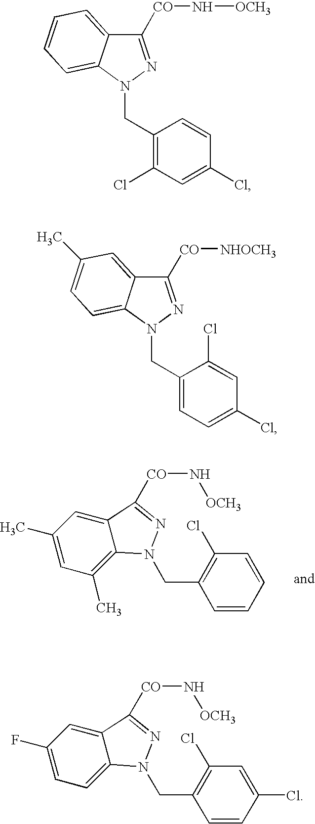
C12=C(C)C=C(C)C=C1C([CO]N[OCH3])=NN2CC1=C(Cl)C=CC=C1.C1([CO]N[OCH3])=NN(CC2=C(Cl)C=C(Cl)C=C2)C2=CC=CC=C12.C1([CO][NHOCH3])=NN(CC2=CC=C(Cl)C=C2Cl)C2=CC=C(C)C=C12.C12=CC=C(F)C=C1C([CO]N[OCH3])=NN2CC1=C(Cl)C=C(Cl)C=C1
